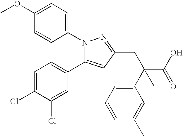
C1=C(OC)C=CC(N2C(C3=CC=C(Cl)C(Cl)=C3)=CC(CC(C3=CC=CC(C)=C3)(C(O)=O)C)=N2)=C1
